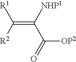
C(=C([NHP1])C(=O)[OP2])([R2])[R1]
